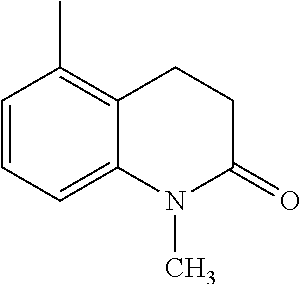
C1=CC=C2C(=C1C)CCC(=O)N2C
